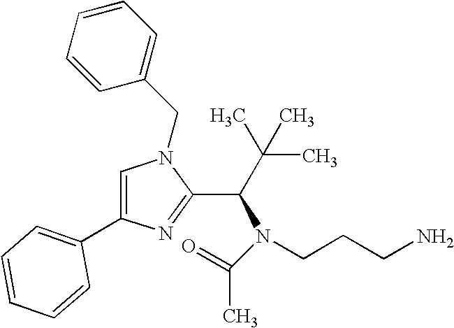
C1=C(C2=CC=CC=C2)N=C(C(C(C)(C)C)N(CCCN)C(C)=O)N1CC1=CC=CC=C1
